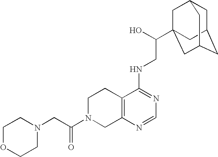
C(=O)(N1CC2=C(CC1)C(NCC(O)C13CC4CC(CC(C1)C4)C3)=NC=N2)CN1CCOCC1
